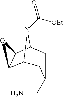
C12C3C(C(N1C([OEt])=O)CC(CN)C2)O3
